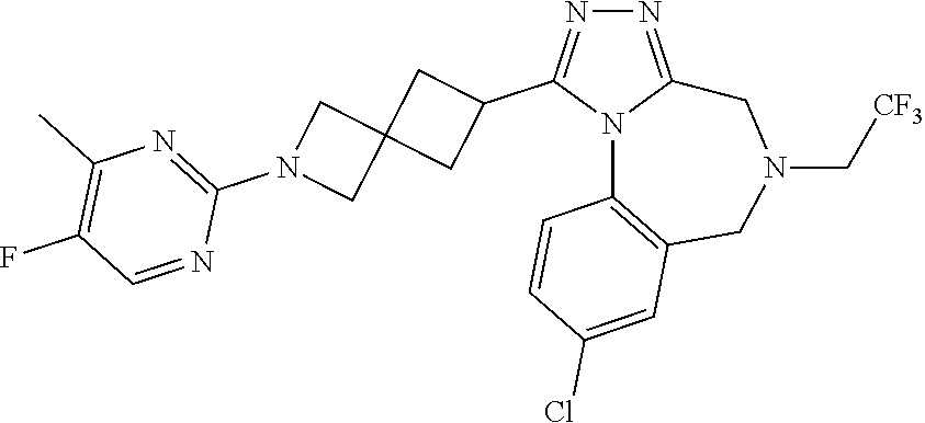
N1=C2N(C(C3CC4(C3)CN(C3=NC(C)=C(F)C=N3)C4)=N1)C1=C(CN(C[CF3])C2)C=C(Cl)C=C1
